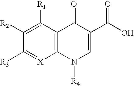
C12=C(C([R1])=C([R2])C([R3])=[X]1)C(=O)C(C(O)=O)=CN2[R4]
